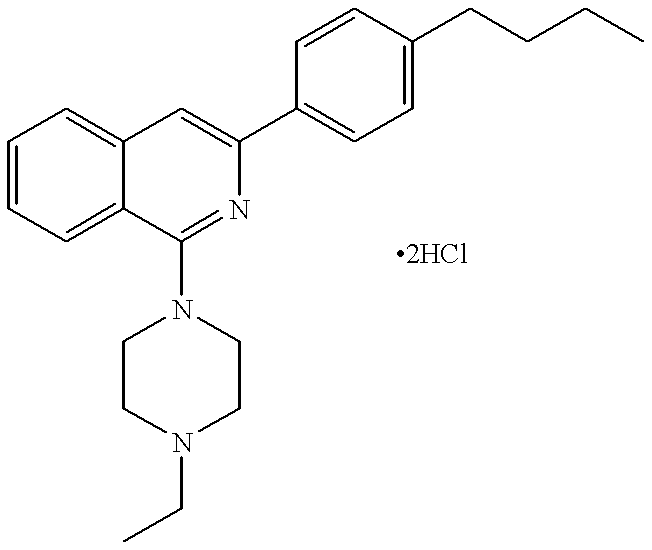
C12=CC=CC=C1C(N1CCN(CC)CC1)=NC(C1=CC=C(CCCC)C=C1)=C2
